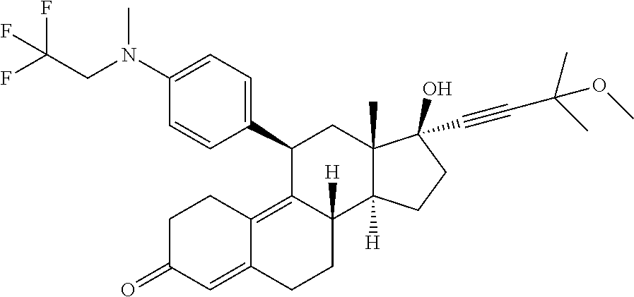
C1(C2=CC=C(N(CC(F)(F)F)C)C=C2)C2=C3C(=CC(=O)CC3)CCC2([H])C2([H])C(C)(C1)C(C#CC(C)(C)OC)(O)CC2
